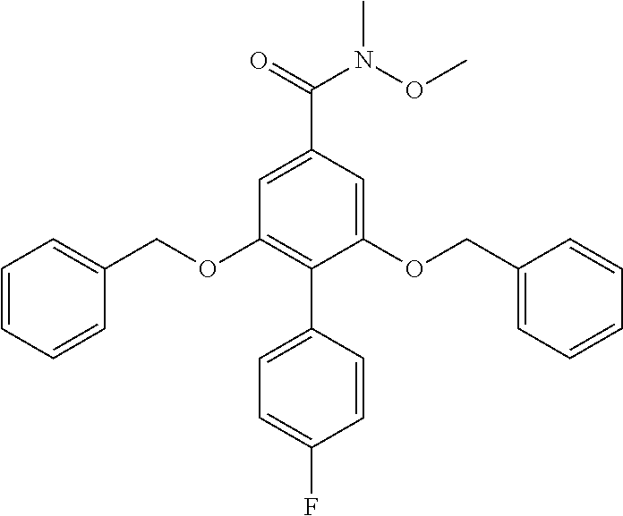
C1=CC=CC(COC2=C(C3=CC=C(F)C=C3)C(OCC3=CC=CC=C3)=CC(C(=O)N(OC)C)=C2)=C1
